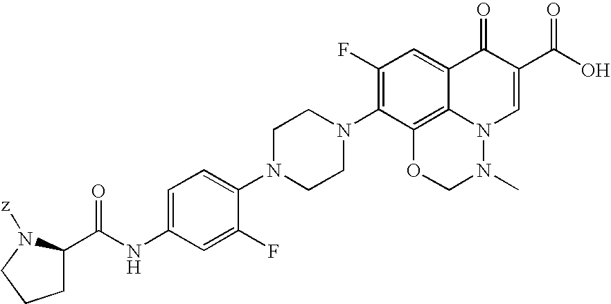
C1=C(NC(=O)C2CCCN2[z])C=C(F)C(N2CCN(C3=C(F)C=C4C5=C3OCN(C)N5C=C(C(O)=O)C4=O)CC2)=C1
